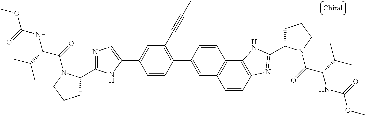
C1=CC2=C(C3=C1C=C(C1=C(C#CC)C=C(C4=CN=C(C5CCCN5C(=O)C(C(C)C)NC(OC)=O)N4)C=C1)C=C3)NC(C1CCCN1C(=O)C(C(C)C)NC(OC)=O)=N2
